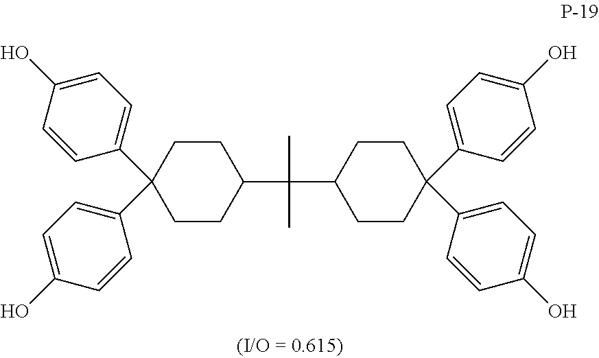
C1CC(C2=CC=C(O)C=C2)(C2=CC=C(O)C=C2)CCC1C(C1CCC(C2=CC=C(O)C=C2)(C2=CC=C(O)C=C2)CC1)(C)C
